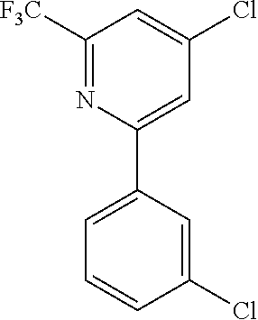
C1([F3C])=NC(C2=CC=CC(Cl)=C2)=CC(Cl)=C1
